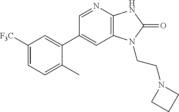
C1(C2=CC([F3C])=CC=C2C)=CC2=C(N=C1)NC(=O)N2CCN1CCC1
